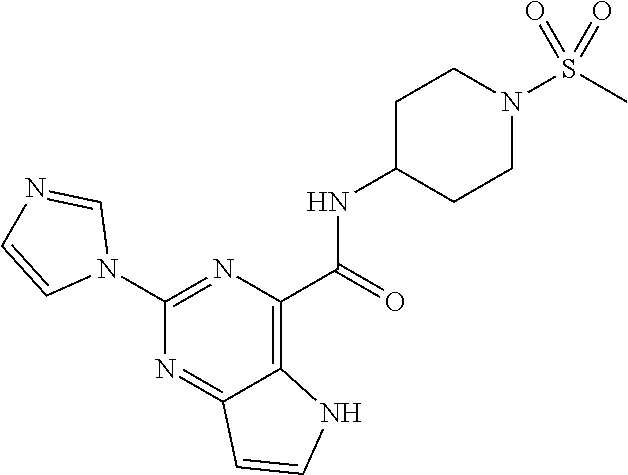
C1(NC(C2=C3C(=NC(N4C=NC=C4)=N2)C=CN3)=O)CCN(S(C)(=O)=O)CC1
